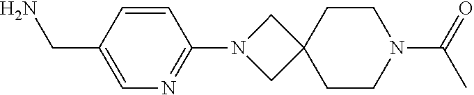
C1(CN)=CN=C(N2CC3(C2)CCN(C(=O)C)CC3)C=C1
